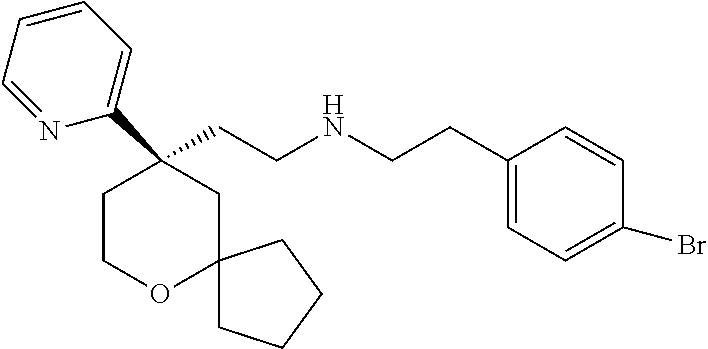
C1(CCNCCC2=CC=C(Br)C=C2)(C2=CC=CC=N2)CCOC2(C1)CCCC2
